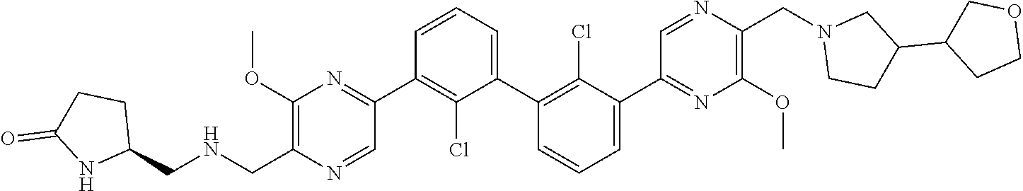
C1(OC)=C(C[HN]CC2CCC(=O)N2)N=CC(C2=C(Cl)C(C3=C(Cl)C(C4=NC(OC)=C(CN5CCC(C6CCOC6)C5)N=C4)=CC=C3)=CC=C2)=N1
